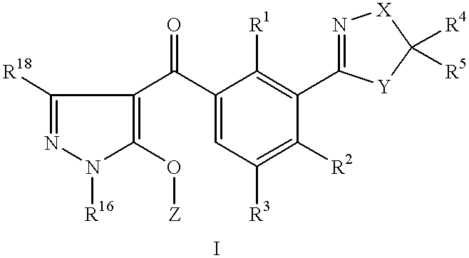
N1=C([R18])C(C(C2=CC([R3])=C([R2])C(C3=N[X]C([R4])([R5])[Y]3)=C2[R1])=O)=C(O[Z])N1[R16]
